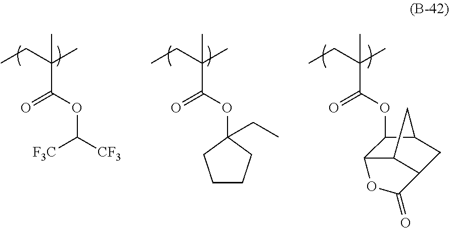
C(C(OC([CF3])[F3C])=O)(CC)(C)C.C(C(OC1(CC)CCCC1)=O)(CC)(C)C.C(C(OC1C2C3C(CC1C3)C(=O)O2)=O)(CC)(C)C
